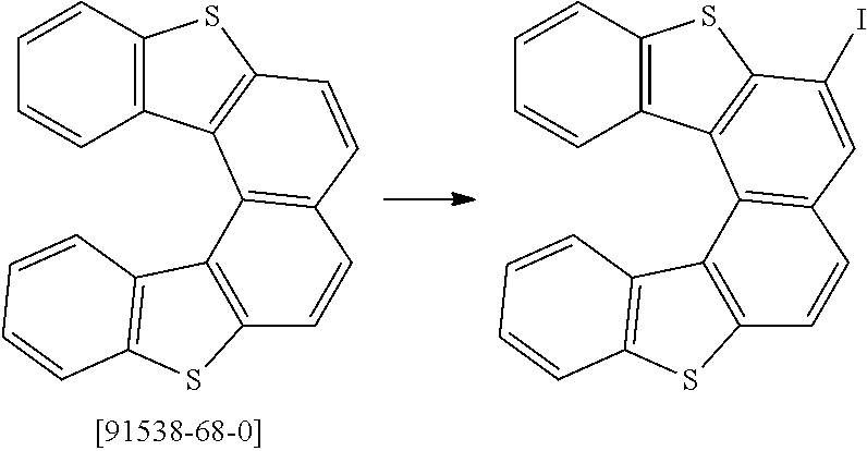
C12=C(C=CC=C1)SC1=C2C2=C(C=C1)C=CC1=C2C2=C(S1)C=CC=C2.C12=C(C=CC=C1)SC1=C2C2=C(C=C1I)C=CC1=C2C2=C(S1)C=CC=C2
